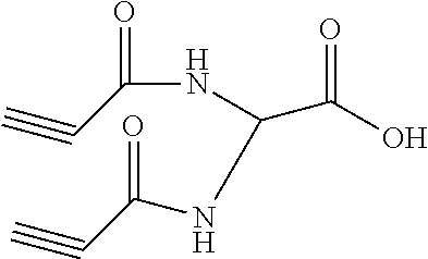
C#CC(=O)NC(C(=O)O)NC(C#C)=O
